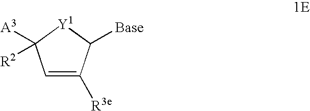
C1=C([R3e])C([Base])[Y1]C1([A3])[R2]
